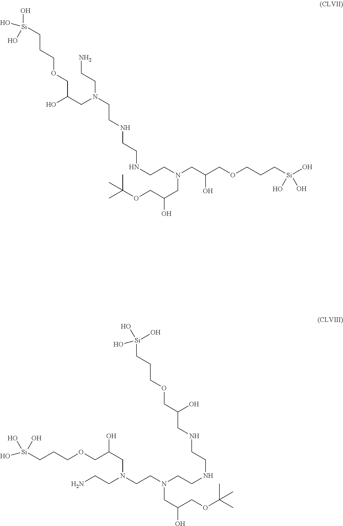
[Si](CCCOCC(CN(CCNCCNCCN(CC(COCCC[Si](O)(O)O)O)CC(O)COC(C)(C)C)CCN)O)(O)(O)O.[Si](CCCOCC(O)CNCCNCCN(CCN(CCN)CC(COCCC[Si](O)(O)O)O)CC(COC(C)(C)C)O)(O)(O)O
